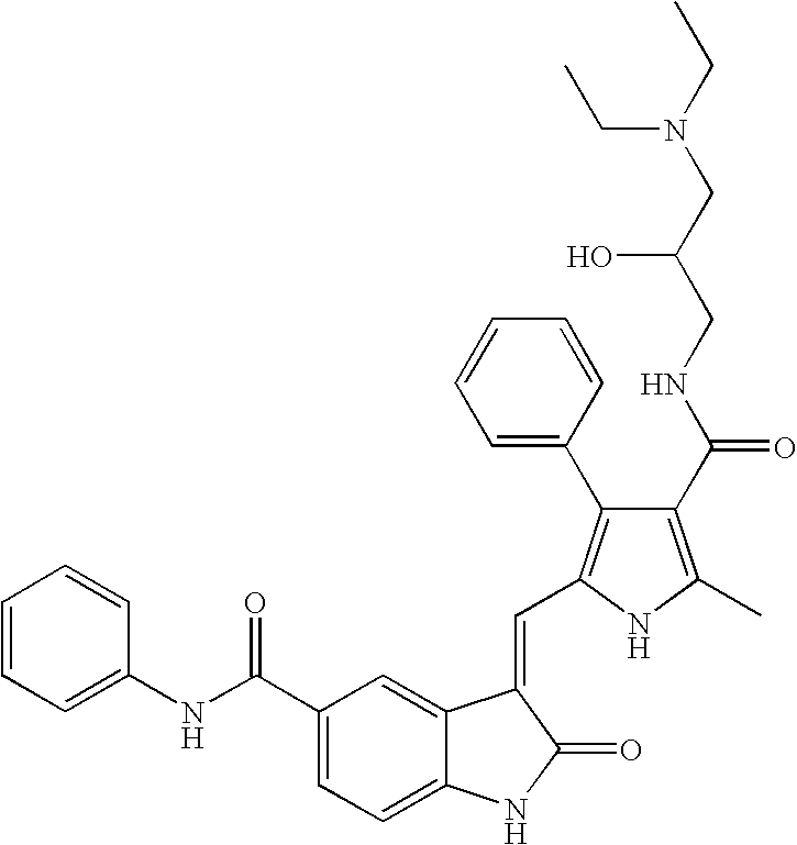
C1(C(NC2=CC=CC=C2)=O)=CC=C2C(=C1)C(=CC1=C(C3=CC=CC=C3)C(C(NCC(CN(CC)CC)O)=O)=C(C)N1)C(=O)N2
